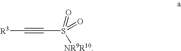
[R3]C#CS([NR9R10])(=O)=O
